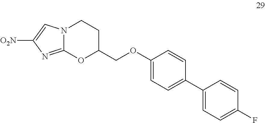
[O2N]C1=CN2C(=N1)OC(COC1=CC=C(C3=CC=C(F)C=C3)C=C1)CC2
